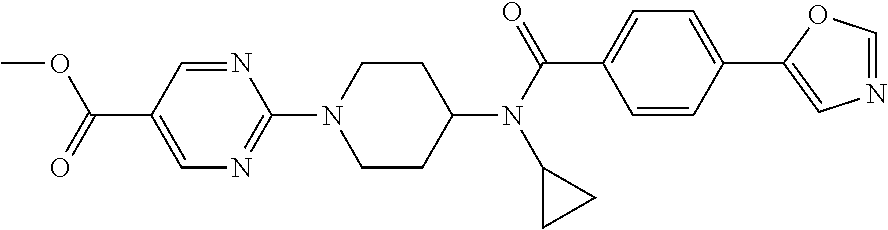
C1CC(N(C(C2=CC=C(C3=CN=CO3)C=C2)=O)C2CC2)CCN1C1=NC=C(C(=O)OC)C=N1
